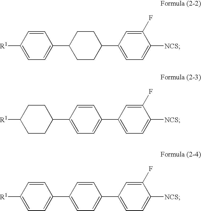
C1CC(C2=CC=C([R1])C=C2)CCC1C1=CC=C([NCS])C(F)=C1.C1=CC(C2CCC([R1])CC2)=CC=C1C1=CC=C([NCS])C(F)=C1.C1=CC(C2=CC=C([R1])C=C2)=CC=C1C1=CC=C([NCS])C(F)=C1
